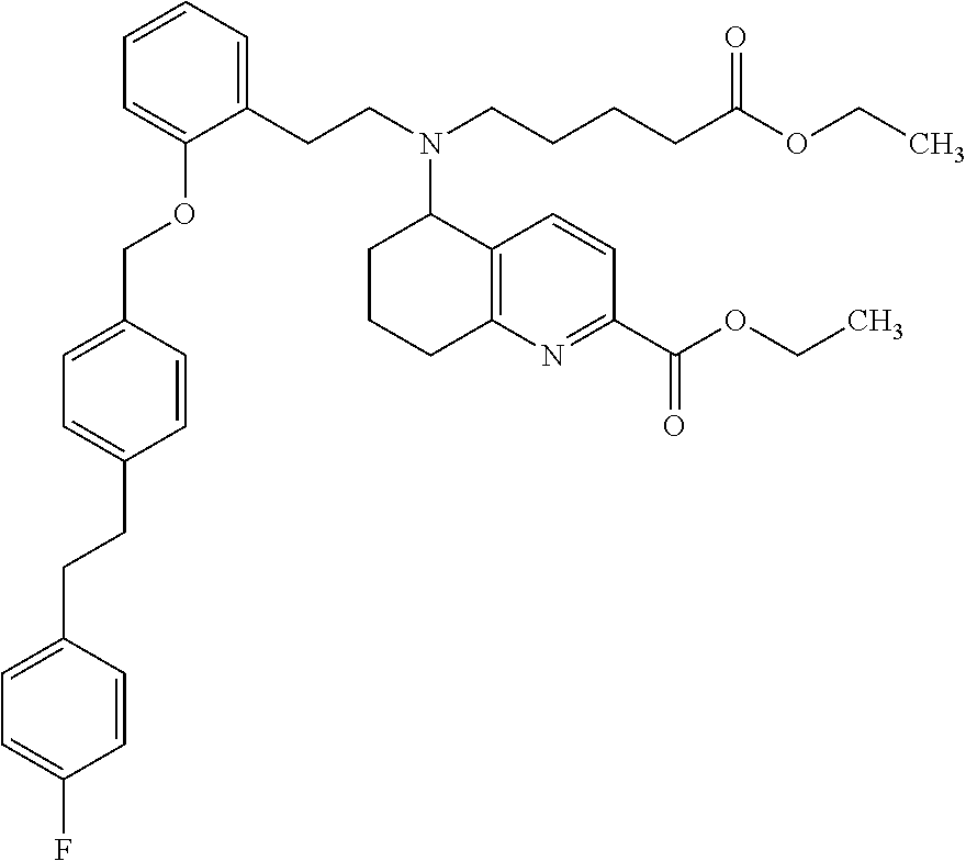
C1=CC=C(CCN(CCCCC(OCC)=O)C2C3=C(CCC2)N=C(C(OCC)=O)C=C3)C(OCC2=CC=C(CCC3=CC=C(F)C=C3)C=C2)=C1
